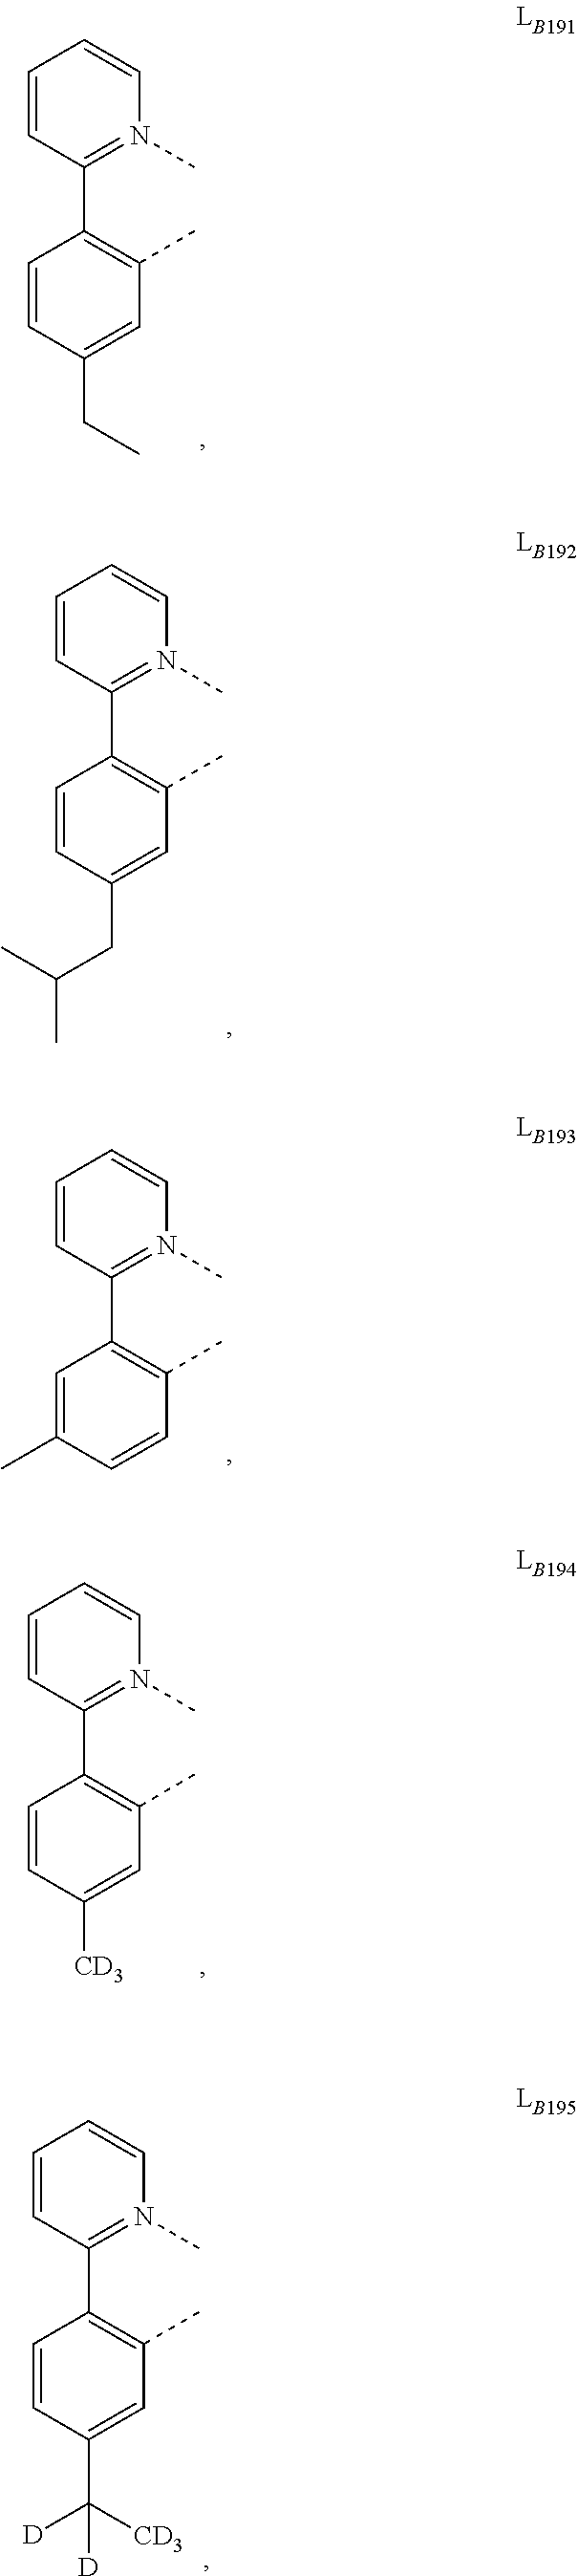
C1=CC(C2=C(C)C=C(CC)C=C2)=N(C)C=C1.C1=CC(C2=C(C)C=C(CC(C)C)C=C2)=N(C)C=C1.C1=CC(C2=C(C)C=CC(C)=C2)=N(C)C=C1.C1=CC(C2=C(C)C=C([CD3])C=C2)=N(C)C=C1.C1=CC(C2=C(C)C=C(C([D])([CD3])[D])C=C2)=N(C)C=C1
